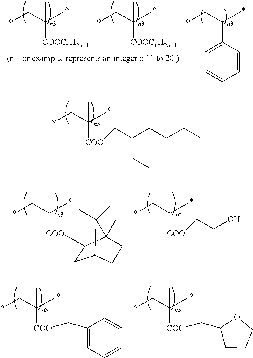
*CC(*)(C)[COOCnH2n+1].*CC(*)(C)[COOCnH2n+1].*CC(*)C1=CC=CC=C1.*CC(*)(C)[COO]CC(CC)CCCC.*CC(*)(C)[COO]C1CC2C(C)(C)C1(C)CC2.*CC(*)(C)[COO]CCO.*CC(*)(C)[COO]CC1=CC=CC=C1.*CC(*)(C)[COO]CC1CCCO1
